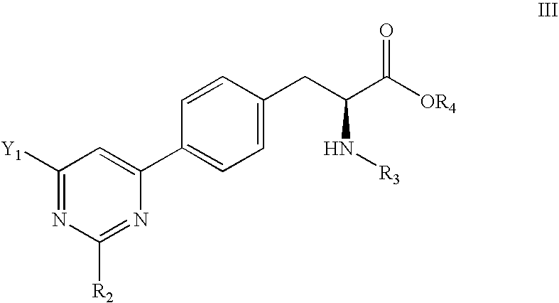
C1=C(CC(C([OR4])=O)N[R3])C=CC(C2=CC([Y1])=NC([R2])=N2)=C1
